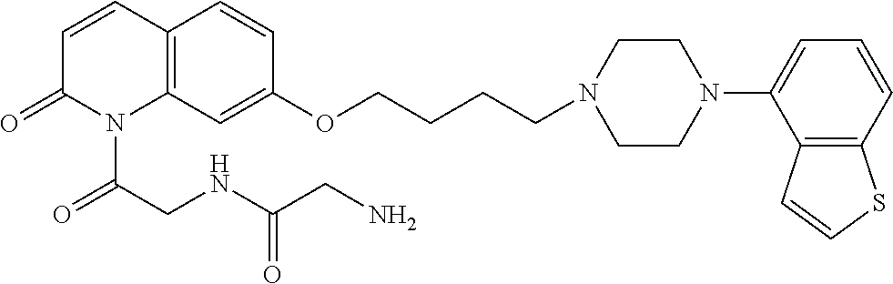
C1=CC2=C(N(C(CNC(CN)=O)=O)C1=O)C=C(OCCCCN1CCN(C3=CC=CC4=C3C=CS4)CC1)C=C2
